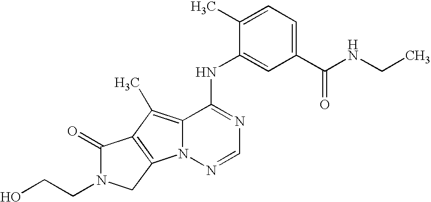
C1(=O)N(CCO)CC2=C1C(C)=C1N2N=CN=C1NC1=CC(C(NCC)=O)=CC=C1C
